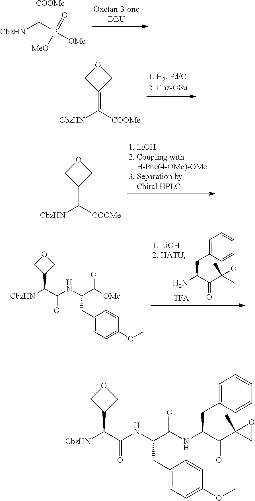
[COOMe]C(P([OMe])(=O)[MeO])[CbzHN].O1CC(=C([COOMe])[CbzHN])C1.O1CC(C([COOMe])[CbzHN])C1.C1=C(CC(C(=O)C2(C)CO2)N)C=CC=C1.O1CC(C(C(NC(C([OMe])=O)CC2=CC=C(OC)C=C2)=O)[CbzHN])C1.O1CC(C(C(NC(C(NC(C(=O)C2(C)CO2)CC2=CC=CC=C2)=O)CC2=CC=C(OC)C=C2)=O)[CbzHN])C1
